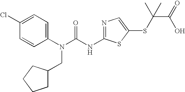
C1(Cl)=CC=C(N(C(NC2=NC=C(SC(C(O)=O)(C)C)S2)=O)CC2CCCC2)C=C1
